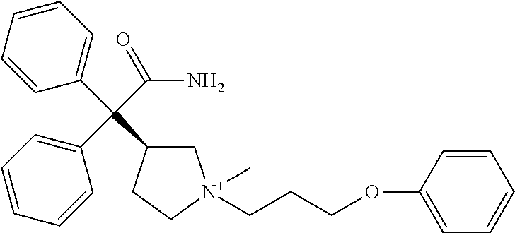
C1C(C(C2=CC=CC=C2)(C(N)=O)C2=CC=CC=C2)CC[N+]1(CCCOC1=CC=CC=C1)C
